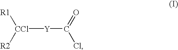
[CCl]([Y]C(=O)Cl)([R1])[R2]
